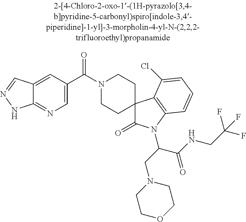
N1(C(C2=CN=C3C(=C2)C=NN3)=O)CCC2(CC1)C(=O)N(C(C(=O)NCC(F)(F)F)CN1CCOCC1)C1=C2C(Cl)=CC=C1
